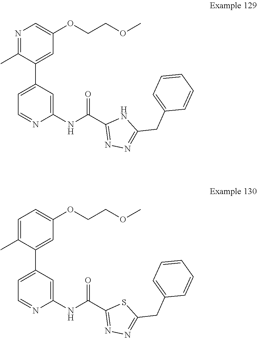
N1=C(C)C(C2=CC=NC(NC(C3=NN=C(CC4=CC=CC=C4)N3)=O)=C2)=CC(OCCOC)=C1.C1=C(C)C(C2=CC=NC(NC(C3=NN=C(CC4=CC=CC=C4)S3)=O)=C2)=CC(OCCOC)=C1
